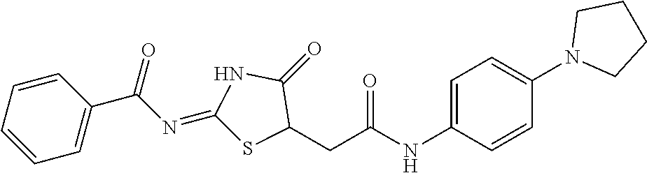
C1(C(N=C2SC(CC(NC3=CC=C(N4CCCC4)C=C3)=O)C(=O)N2)=O)=CC=CC=C1
